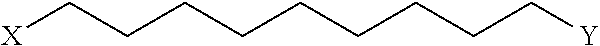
[X]CCCCCCCCC[Y]
